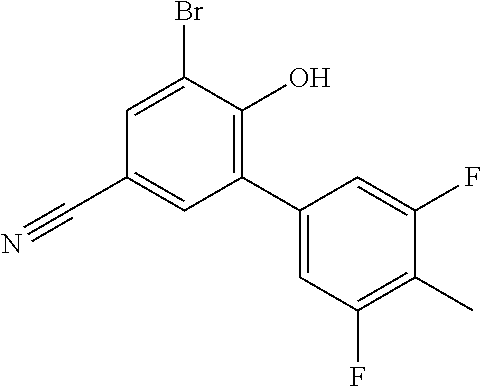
BrC1=CC(C#N)=CC(C2=CC(F)=C(C)C(F)=C2)=C1O
